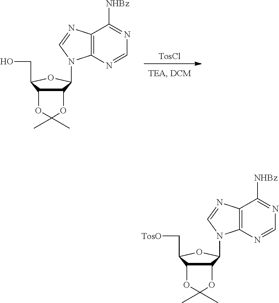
[TosCl].C12C(C(CO)OC1N1C3=C(C([NHBz])=NC=N3)N=C1)OC(C)(C)O2.C12C(C(C[TosO])OC1N1C3=C(C([NHBz])=NC=N3)N=C1)OC(C)(C)O2
